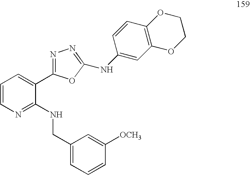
C1=CN=C(NCC2=CC=CC([OCH3])=C2)C(C2=NN=C(NC3=CC4=C(C=C3)OCCO4)O2)=C1
